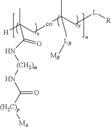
CC(C[co]C(C)(C[L][R])[LB][MB])([H])C(N[(CH2)m]NC([(H2C)p][MA])=O)=O
